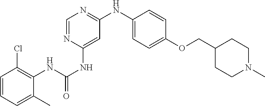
C1=CC=C(C)C(NC(NC2=CC(NC3=CC=C(OCC4CCN(C)CC4)C=C3)=NC=N2)=O)=C1Cl
